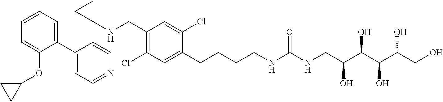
C1(C2=CC=CC=C2OC2CC2)=CC=NC=C1C1(NCC2=C(Cl)C=C(CCCCNC(NCC(O)C(O)C(C(CO)O)O)=O)C(Cl)=C2)CC1
